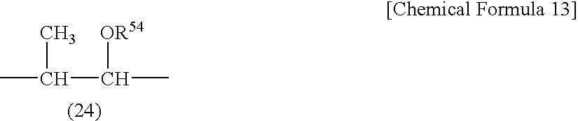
CC(C(C)[OR54])C
